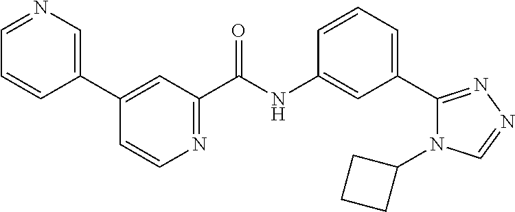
N1=CC=CC(C2=CC(C(NC3=CC(C4=NN=CN4C4CCC4)=CC=C3)=O)=NC=C2)=C1
